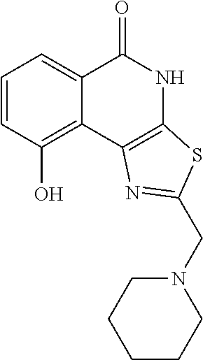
C1=CC(O)=C2C(=C1)C(=O)NC1=C2N=C(CN2CCCCC2)S1
